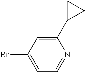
BrC1=CC=NC(C2CC2)=C1
